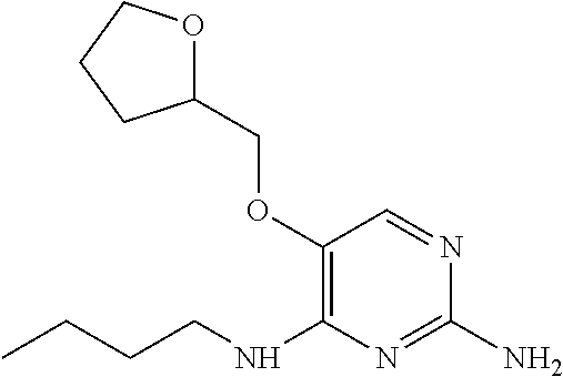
O(C1=C(NCCCC)N=C(N)N=C1)CC1OCCC1
